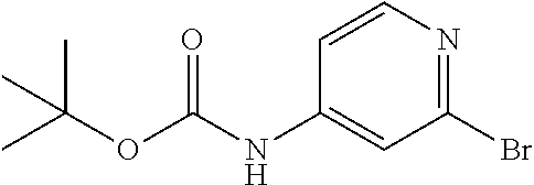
C1(Br)=NC=CC(NC(=O)OC(C)(C)C)=C1
